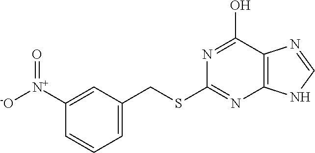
C12=C(C(O)=NC(SCC3=CC=CC([N+](=O)[-O])=C3)=N1)N=CN2
